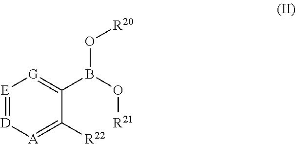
[E]1=[D][A]=C([R22])C(B(O[R21])O[R20])=[G]1
